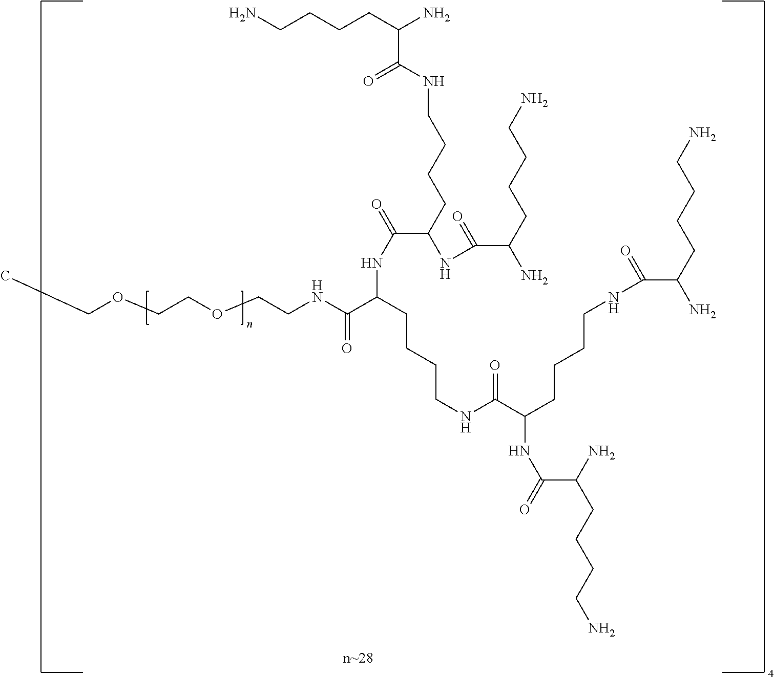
N(C(C(CCCCNC(C(CCCCNC(C(CCCCN)N)=O)NC(=O)C(N)CCCCN)=O)NC(=O)C(NC(C(CCCCN)N)=O)CCCCNC(C(CCCCN)N)=O)=O)CCOCCOCC
